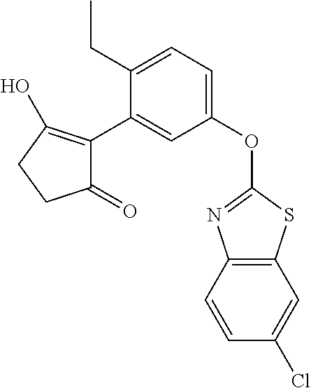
C1(=O)C(C2=CC(OC3=NC4=C(S3)C=C(Cl)C=C4)=CC=C2CC)=C(O)CC1
